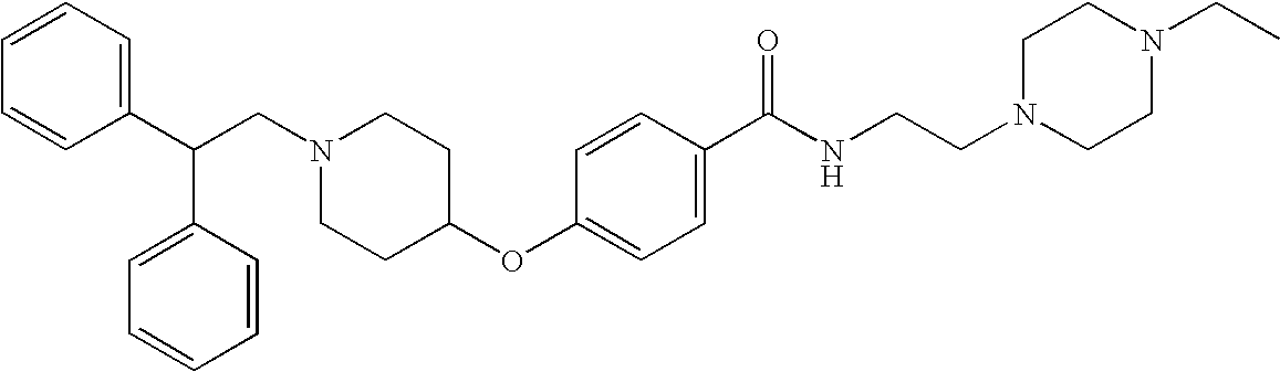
N1(CC(C2=CC=CC=C2)C2=CC=CC=C2)CCC(OC2=CC=C(C(NCCN3CCN(CC)CC3)=O)C=C2)CC1
